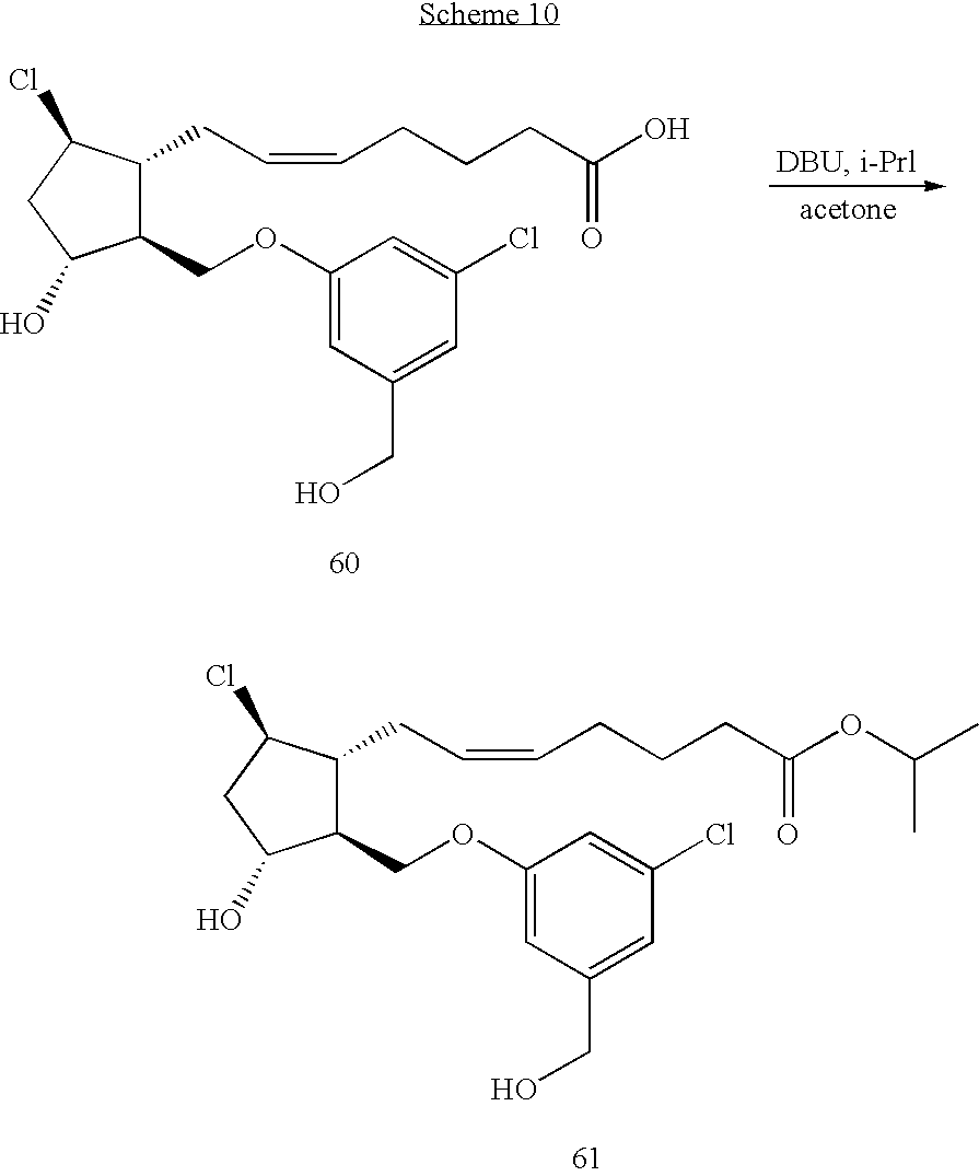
[acetone].C1(COC2=CC(CO)=CC(Cl)=C2)C(CC=CCCCC(O)=O)C(Cl)CC1O.C1(COC2=CC(CO)=CC(Cl)=C2)C(CC=CCCCC(OC(C)C)=O)C(Cl)CC1O
